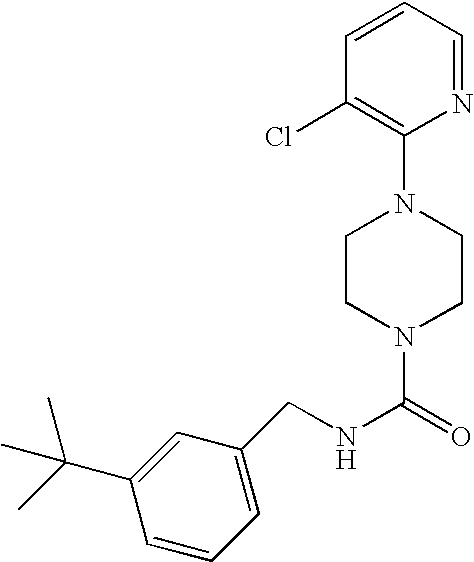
N1(C(=O)NCC2=CC=CC(C(C)(C)C)=C2)CCN(C2=C(Cl)C=CC=N2)CC1
